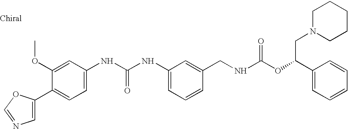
C1=C(C2=CC=C(NC(NC3=CC=CC(CNC(OC(C4=CC=CC=C4)CN4CCCCC4)=O)=C3)=O)C=C2OC)OC=N1
